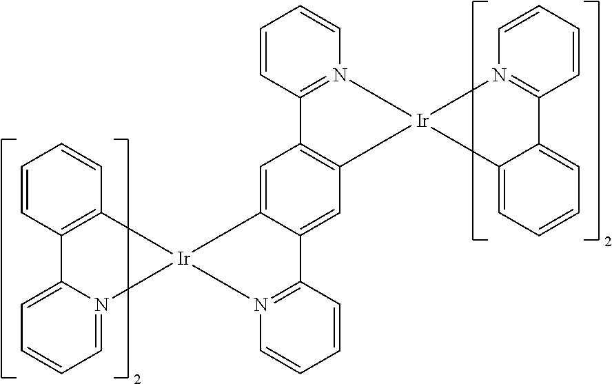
C1=CC2=C(C=C1)[Ir]1(N3=CC=CC=C23)C2=CC3=C(C=C2C2=N1C=CC=C2)[Ir]1(N2=C3C=CC=C2)N2=C(C=CC=C2)C2=CC=CC=C21
